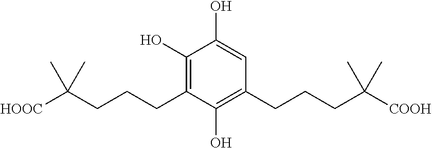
C1(O)=C(CCCC([HOOC])(C)C)C(O)=C(CCCC([COOH])(C)C)C=C1O
